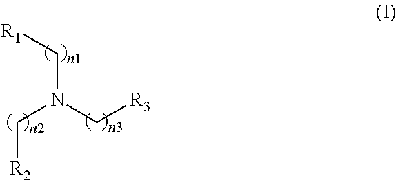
[R1]CN(C[R2])C[R3]
